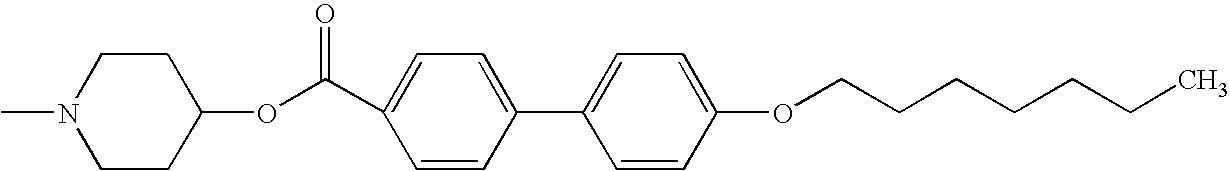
C1CC(OC(C2=CC=C(C3=CC=C(OCCCCCCC)C=C3)C=C2)=O)CCN1C
